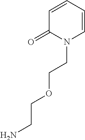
C1=CC=CN(CCOCCN)C1=O
